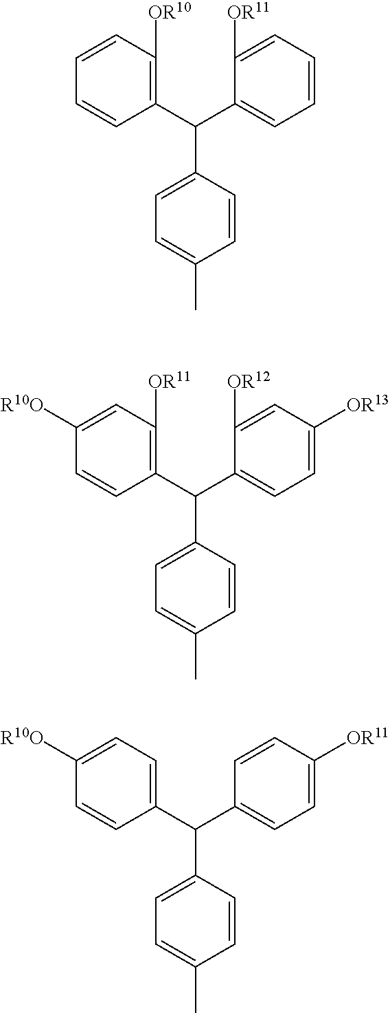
C1(C(C2=CC=C([OR13])C=C2[OR12])C2=CC=C(C)C=C2)=C([OR11])C=C([R10O])C=C1.C1(C(C2=CC=CC=C2[OR11])C2=CC=C(C)C=C2)=C([OR10])C=CC=C1.C1(C(C2=CC=C([OR11])C=C2)C2=CC=C(C)C=C2)=CC=C([R10O])C=C1
